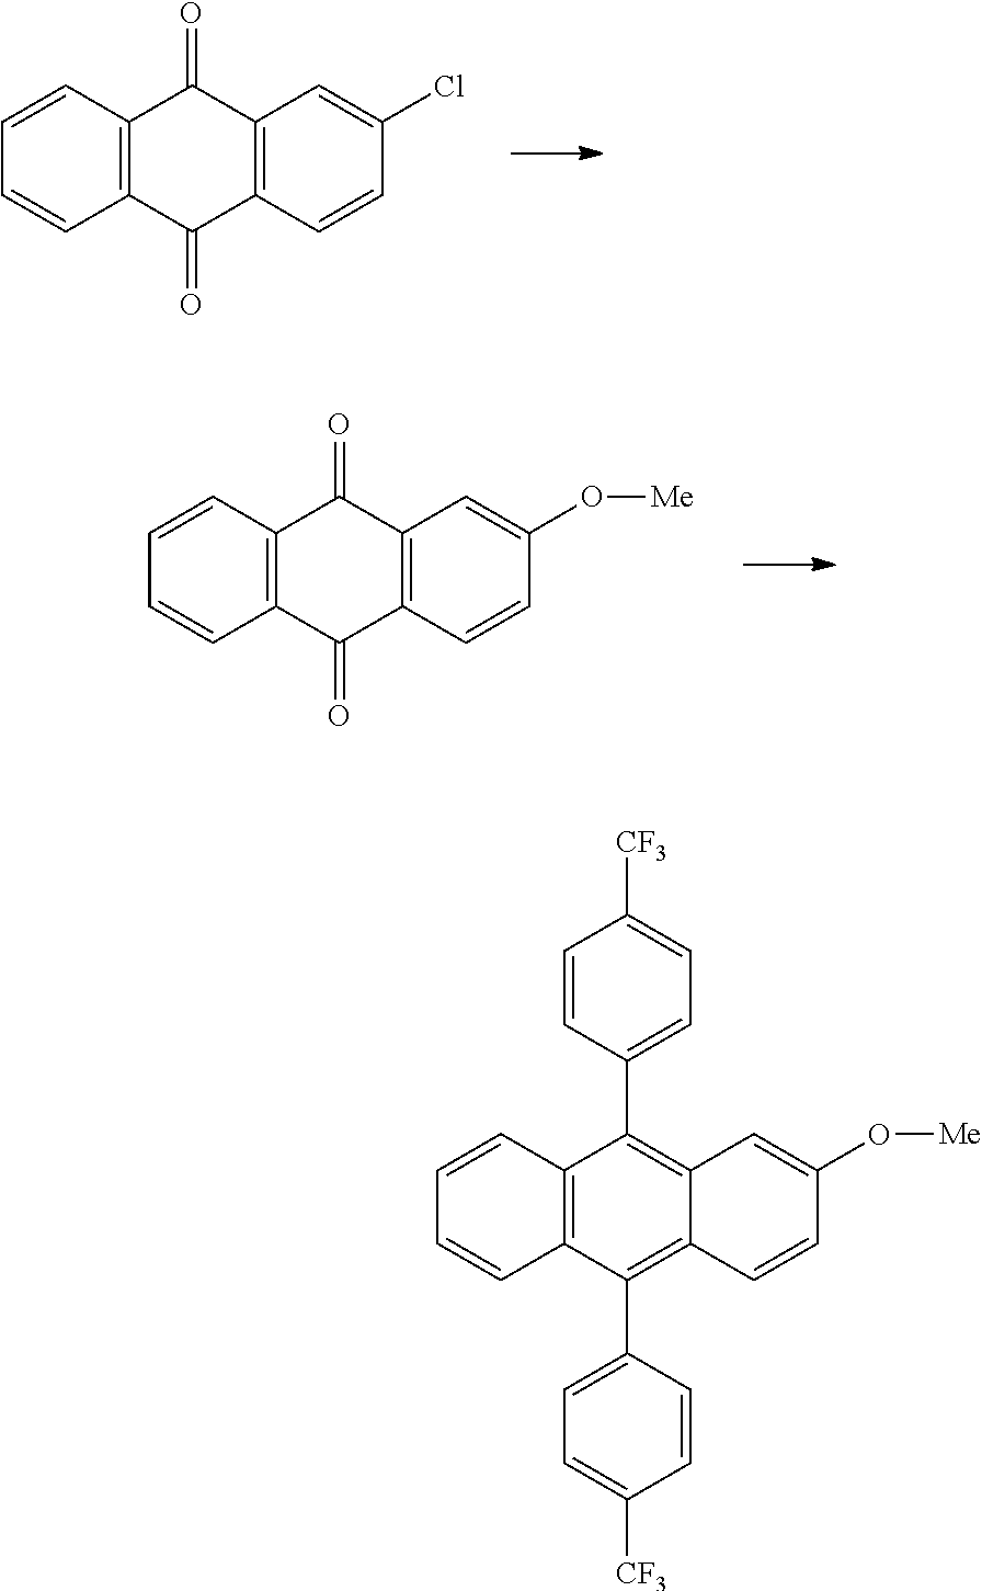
C12=C(C=CC=C1)C(=O)C1=C(C2=O)C=CC(Cl)=C1.C12=C(C=CC=C1)C(=O)C1=C(C2=O)C=CC(O[Me])=C1.C12=C(C=CC=C1)C(C1=CC=C([CF3])C=C1)=C1C(=C2C2=CC=C([CF3])C=C2)C=CC(O[Me])=C1
